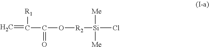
C=C(C(O[R2][Si]([Me])([Me])Cl)=O)[R1]
